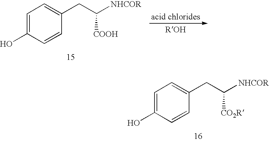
C1=C(O)C=CC(CC([NHCOR])[COOH])=C1.C1=C(O)C=CC(CC([NHCOR])[CO2R])=C1
